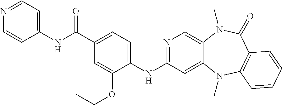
C1(NC(C2=CC=C(NC3=NC=C4C(=C3)N(C)C3=C(C(=O)N4C)C=CC=C3)C(OCC)=C2)=O)=CC=NC=C1
